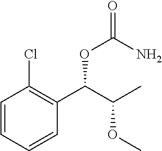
C1=CC=CC(C(C(C)OC)OC(N)=O)=C1Cl
